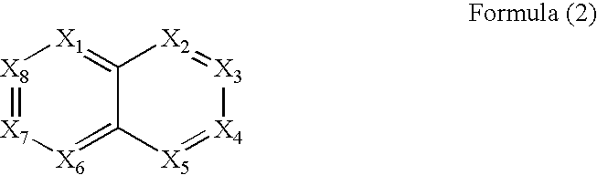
[X8]1=[X7][X6]=C2C(=[X1]1)[X2]=[X3][X4]=[X5]2
